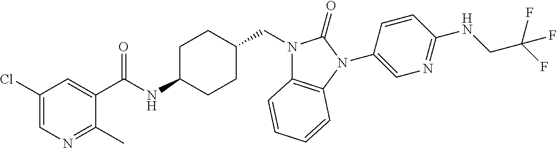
C1(Cl)=CN=C(C)C(C(NC2CCC(CN3C4=C(N(C5=CN=C(NCC(F)(F)F)C=C5)C3=O)C=CC=C4)CC2)=O)=C1
